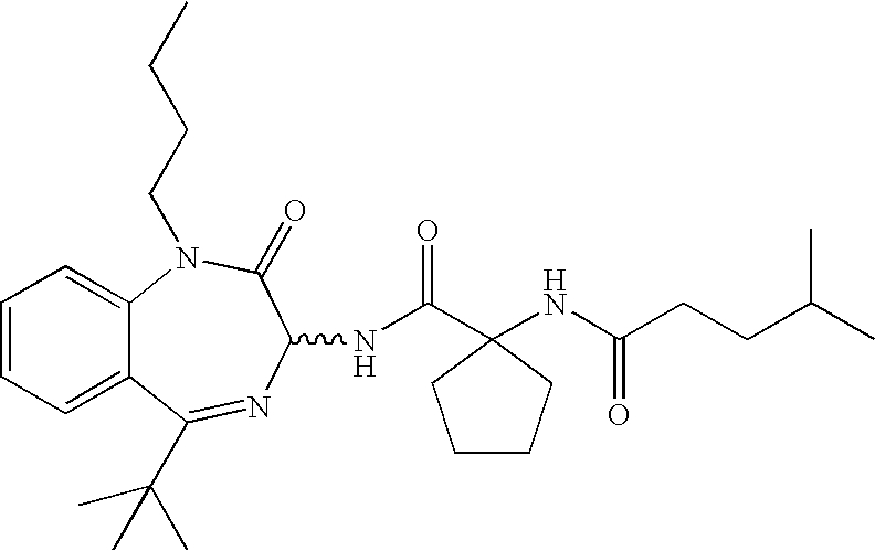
C12=CC=CC=C1N(CCCC)C(=O)C(NC(=O)C1(NC(CCC(C)C)=O)CCCC1)N=C2C(C)(C)C
